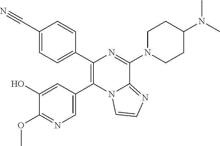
C1(C2=CC=C(C#N)C=C2)=C(C2=CN=C(OC)C(O)=C2)N2C(=NC=C2)C(N2CCC(N(C)C)CC2)=N1
